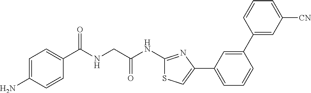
C1=C(N)C=CC(C(NCC(NC2=NC(C3=CC=CC(C4=CC([CN])=CC=C4)=C3)=CS2)=O)=O)=C1
